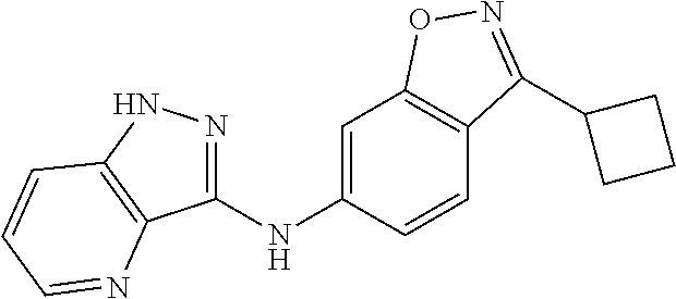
C1(NC2=CC3=C(C=C2)C(C2CCC2)=NO3)=NNC2=C1N=CC=C2
